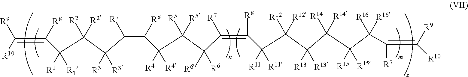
C(=C([R8])C([R1])([R1])C([R2])([R2])C([R3])([R3])C(=C([R8])C([R4])([R4])C([R5])([R5])C([R6])([R6])C([R7])=C(C([R11])([R11])C([R12])([R12])C([R13])([R13])C([R14])([R14])C([R15])([R15])C(C([R7])=C([R9])[R10])([R16])[R16])[R8])[R7])([R10])[R9]
